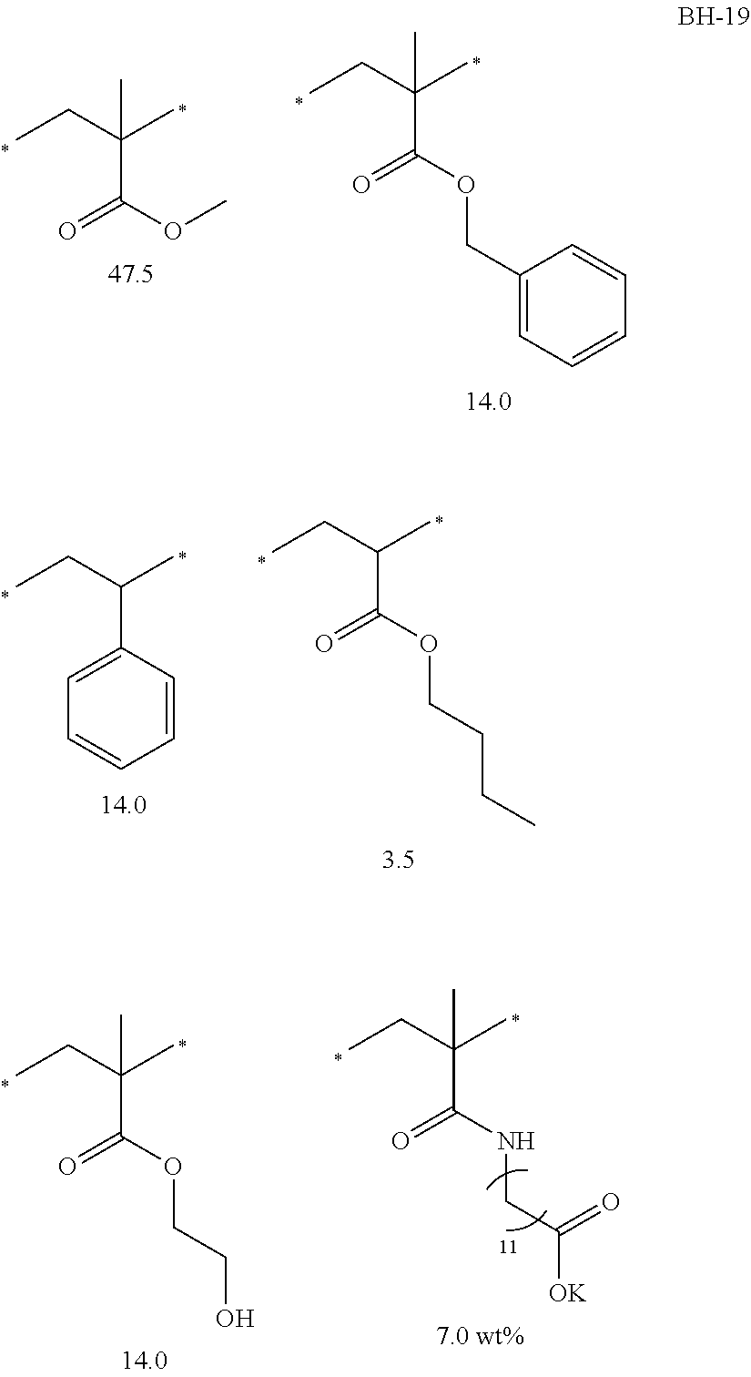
CCC(C)(C)C(OC)=O.CCC(C)(C)C(OCC1=CC=CC=C1)=O.CCC(C)C1=CC=CC=C1.CCC(C)C(OCCCC)=O.CCC(C)(C)C(NCC([OK])=O)=O.CCC(C)(C(OCCO)=O)C
